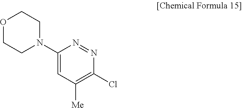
C1(N2CCOCC2)=CC([Me])=C(Cl)N=N1
